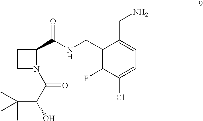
C1(CNC(C2CCN2C(C(C(C)(C)C)O)=O)=O)=C(F)C(Cl)=CC=C1CN
